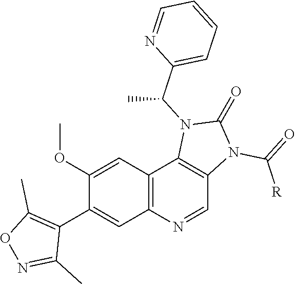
C12=C(N=CC3=C1N(C(C1=CC=CC=N1)C)C(=O)N3C(=O)[R])C=C(C1=C(C)ON=C1C)C(OC)=C2
